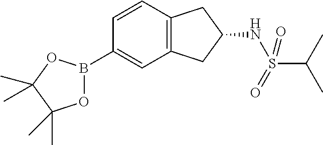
C1=CC2=C(C=C1B1OC(C)(C)C(C)(C)O1)CC(NS(C(C)C)(=O)=O)C2
